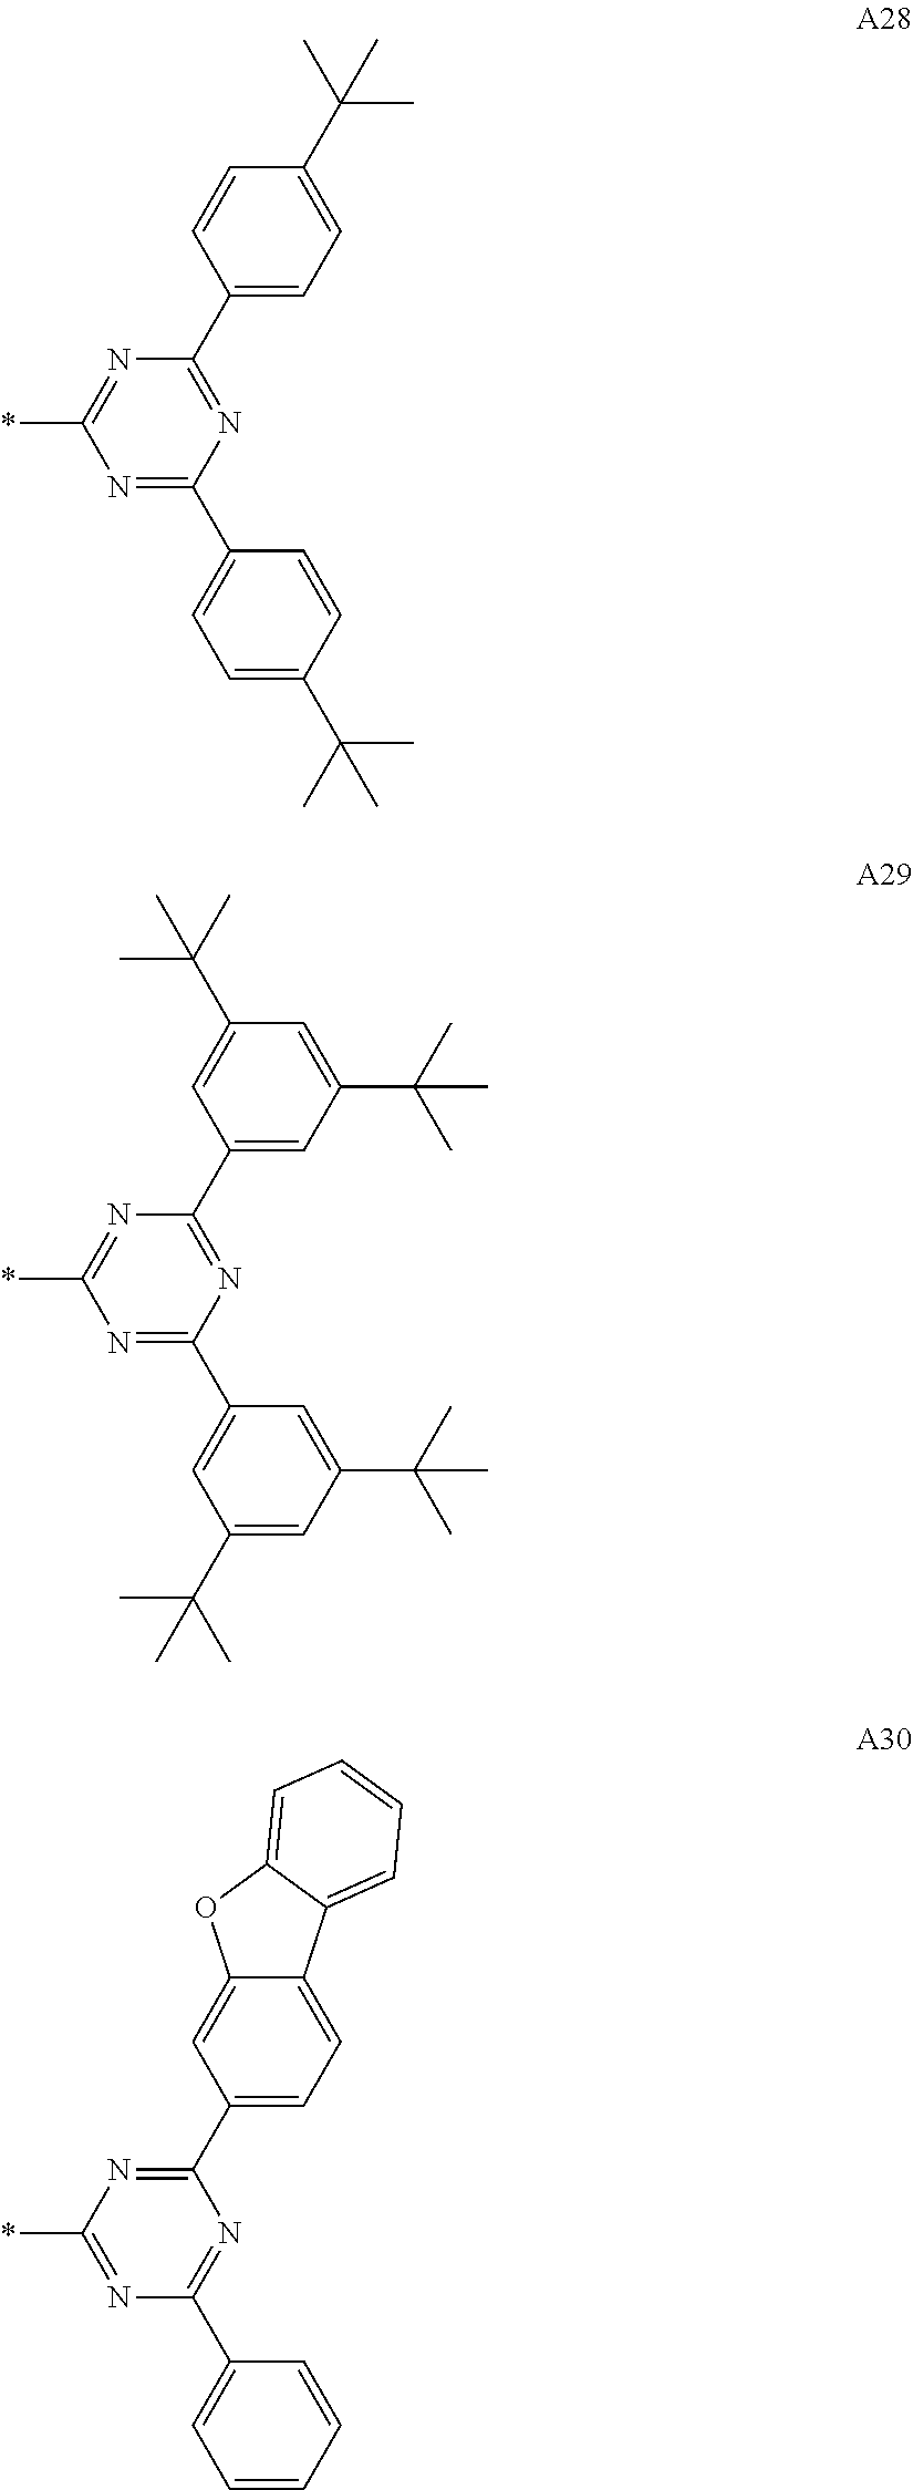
N1=C(C2=CC=C(C(C)(C)C)C=C2)N=C(C2=CC=C(C(C)(C)C)C=C2)N=C1*.N1=C(C2=CC(C(C)(C)C)=CC(C(C)(C)C)=C2)N=C(C2=CC(C(C)(C)C)=CC(C(C)(C)C)=C2)N=C1*.N1=C(*)N=C(C2=CC=C3C(=C2)OC2=CC=CC=C32)N=C1C1=CC=CC=C1
